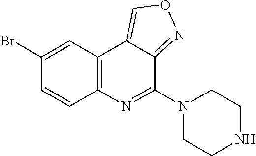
C12=C(C=C(Br)C=C1)C1=CON=C1C(N1CCNCC1)=N2
